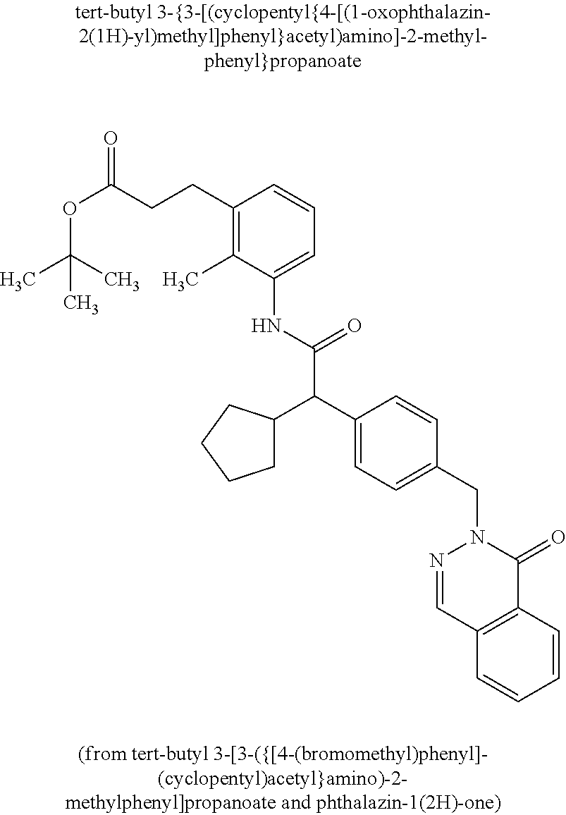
O(C(CCC1=C(C)C(NC(C(C2=CC=C(CN3N=CC4=C(C3=O)C=CC=C4)C=C2)C2CCCC2)=O)=CC=C1)=O)C(C)(C)C
